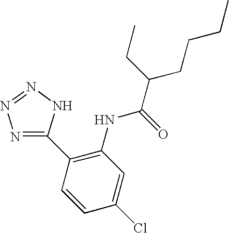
C1(C2=C(NC(C(CCCC)CC)=O)C=C(Cl)C=C2)=NN=NN1
